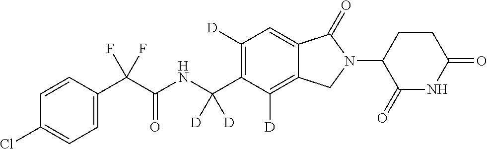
C1=CC(C(C(NC(C2=C([D])C=C3C(=C2[D])CN(C2C(=O)NC(=O)CC2)C3=O)([D])[D])=O)(F)F)=CC=C1Cl
